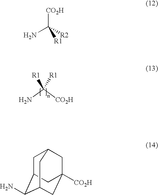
NC([CO2H])([R1])[R1].[CO2H]C(N)([R2])[R1].C1C2C(N)C3CC([CO2H])(CC1C3)C2
